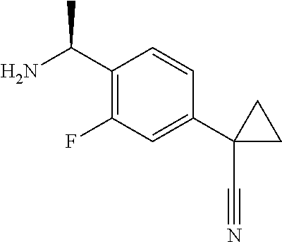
C1(C(N)C)=C(F)C=C(C2(C#N)CC2)C=C1
